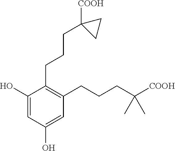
C1=C(O)C(CCCC2([COOH])CC2)=C(CCCC(C)(C)[COOH])C=C1O
